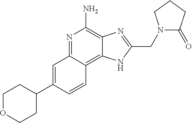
C1=C(C2CCOCC2)C=CC2=C3C(=C(N)N=C12)N=C(CN1C(=O)CCC1)N3
